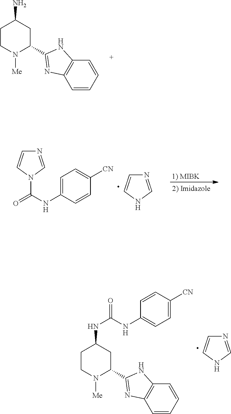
C1CN([Me])C(C2=NC3=C(N2)C=CC=C3)CC1N.C1CN([Me])C(C2=NC3=C(N2)C=CC=C3)CC1NC(=O)NC1=CC=C([CN])C=C1.N1=CNC=C1.N1=CN(C(NC2=CC=C([CN])C=C2)=O)C=C1.N1=CNC=C1
